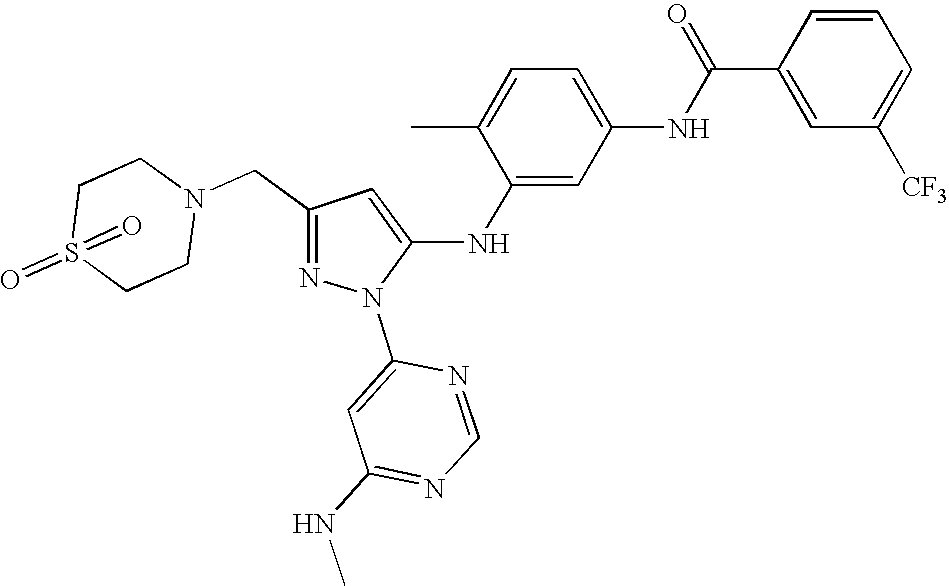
C1(CN2CCS(=O)(=O)CC2)=NN(C2=CC(NC)=NC=N2)C(NC2=CC(NC(C3=CC([CF3])=CC=C3)=O)=CC=C2C)=C1
